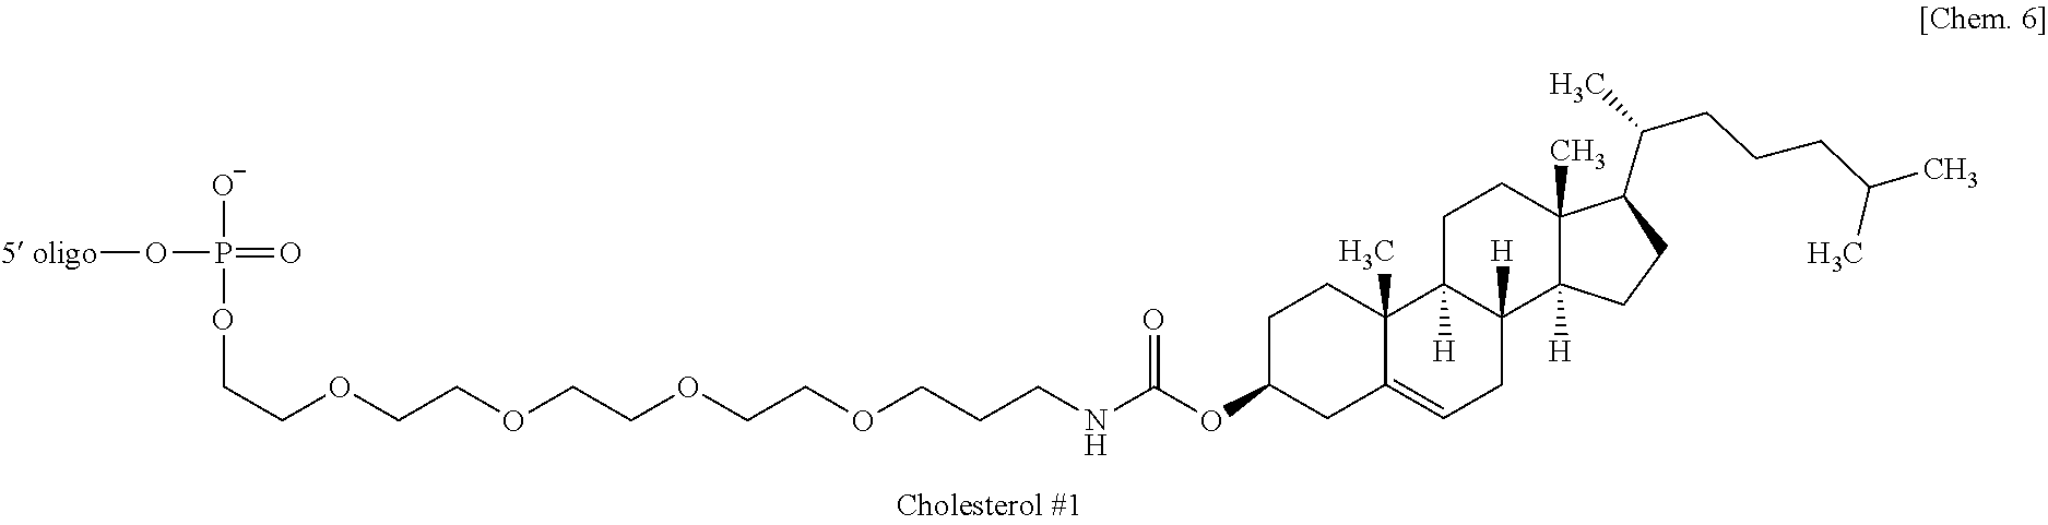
C(COCCOCCOCCOCCCNC(=O)OC1CC2=CCC3([H])C([H])(C2(C)CC1)CCC1(C)C(C(CCCC(C)C)C)CCC13[H])OP(=O)([O-])O[5 oligo]
